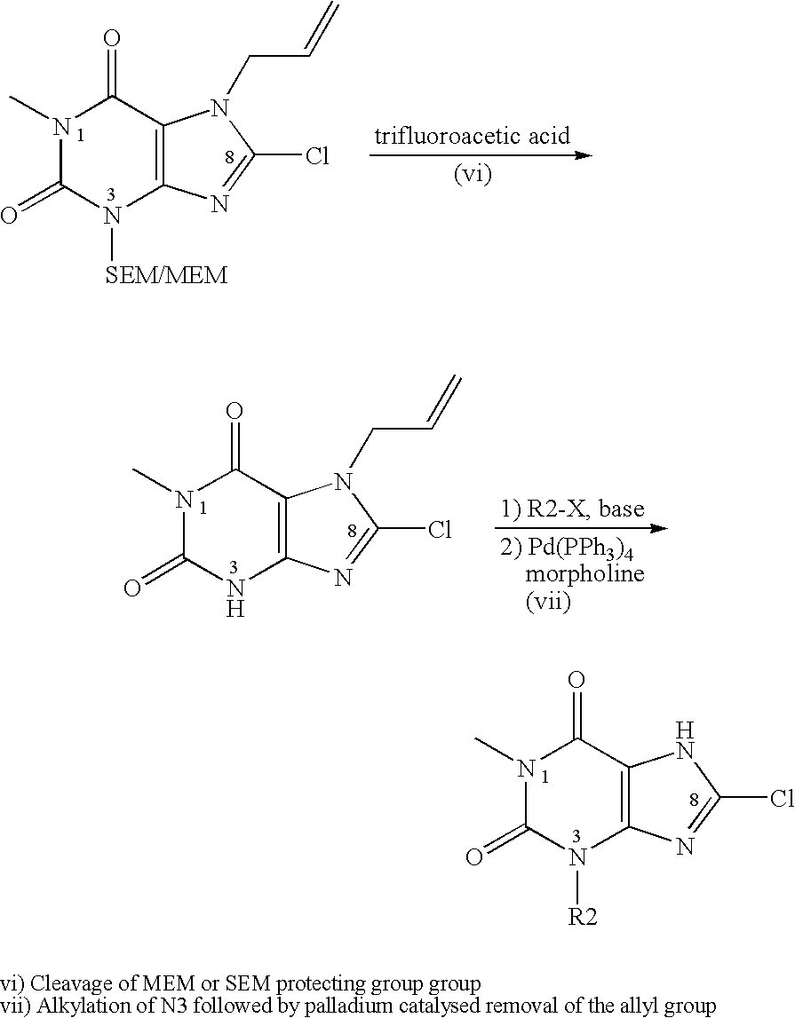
N1(C)C(=O)N([R2])C2=C(C1=O)NC(Cl)=N2.N1(C)C(=O)N([SEM/MEM])C2=C(C1=O)N(CC=C)C(Cl)=N2.N1(C)C(=O)NC2=C(C1=O)N(CC=C)C(Cl)=N2
